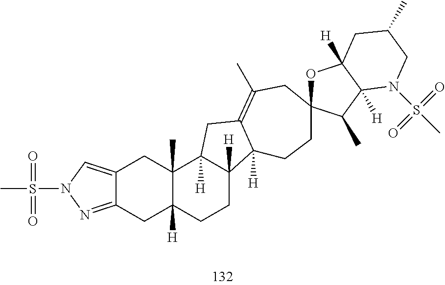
C12=NN(S(C)(=O)=O)C=C1CC1(C)C([H])(C2)CCC2([H])C1([H])CC1=C(C)CC3(CCC21[H])OC1([H])C([H])(C3C)N(S(C)(=O)=O)CC(C)C1
